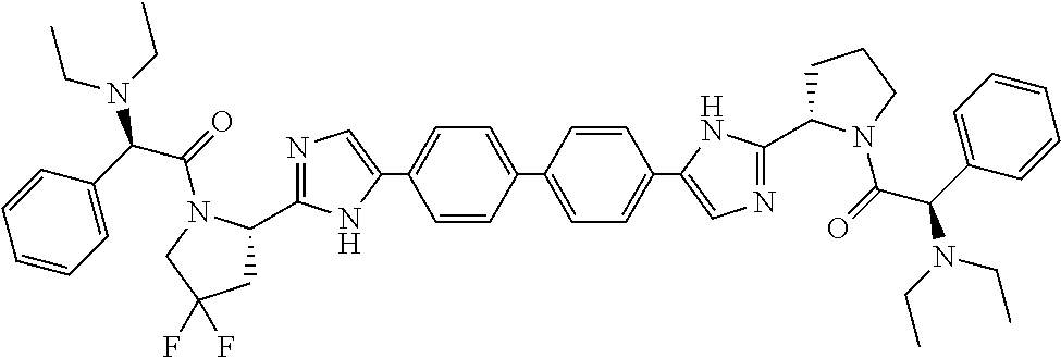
C1=C(C2=CN=C(C3CC(F)(F)CN3C(=O)C(C3=CC=CC=C3)N(CC)CC)N2)C=CC(C2=CC=C(C3=CN=C(C4CCCN4C(=O)C(C4=CC=CC=C4)N(CC)CC)N3)C=C2)=C1
